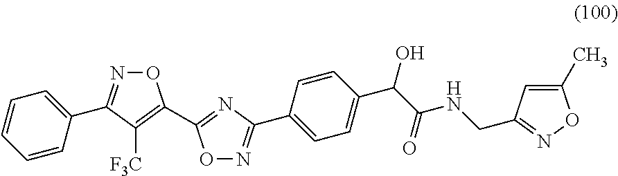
C1=CC=CC(C2=NOC(C3=NC(C4=CC=C(C(C(NCC5=NOC(C)=C5)=O)O)C=C4)=NO3)=C2[F3C])=C1
